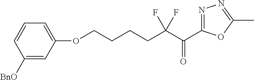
C1([BnO])=CC(OCCCCC(C(C2=NN=C(C)O2)=O)(F)F)=CC=C1
